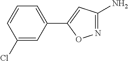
C1(Cl)=CC(C2=CC(N)=NO2)=CC=C1
